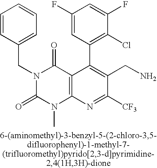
C1(F)=CC(C2=C(CN)C([CF3])=NC3=C2C(=O)N(CC2=CC=CC=C2)C(=O)N3C)=C(Cl)C(F)=C1
